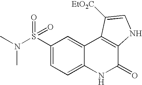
CN(S(C1=CC=C2C(=C1)C1=C(C(=O)N2)NC=C1[EtO2C])(=O)=O)C
